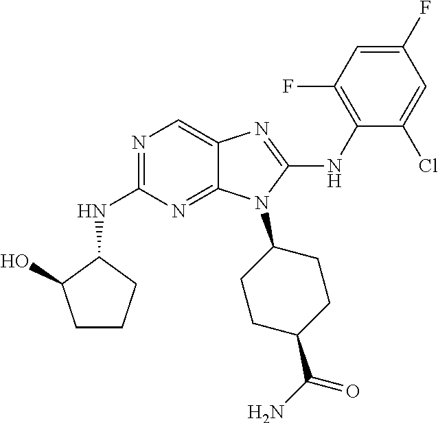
N1=C(NC2C(O)CCC2)N=C2C(=C1)N=C(NC1=C(F)C=C(F)C=C1Cl)N2C1CCC(C(N)=O)CC1
